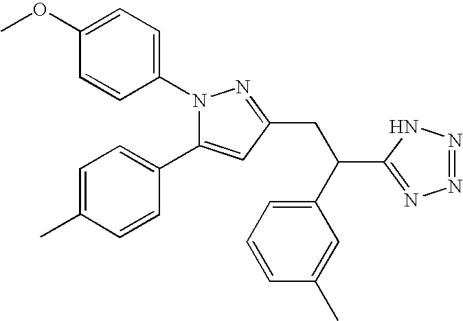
N1(C2=CC=C(OC)C=C2)C(C2=CC=C(C)C=C2)=CC(CC(C2=CC=CC(C)=C2)C2=NN=NN2)=N1
